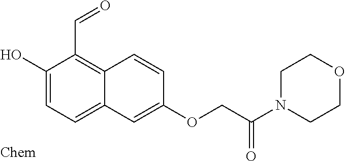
O(CC(N1CCOCC1)=O)C1=CC2=CC=C(O)C(C=O)=C2C=C1
